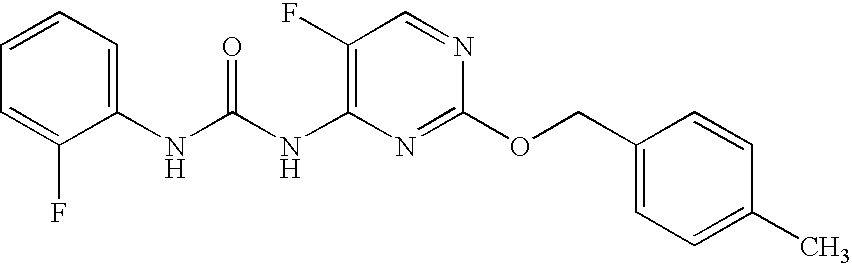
C1(F)=C(NC(NC2=CC=CC=C2F)=O)N=C(OCC2=CC=C(C)C=C2)N=C1
